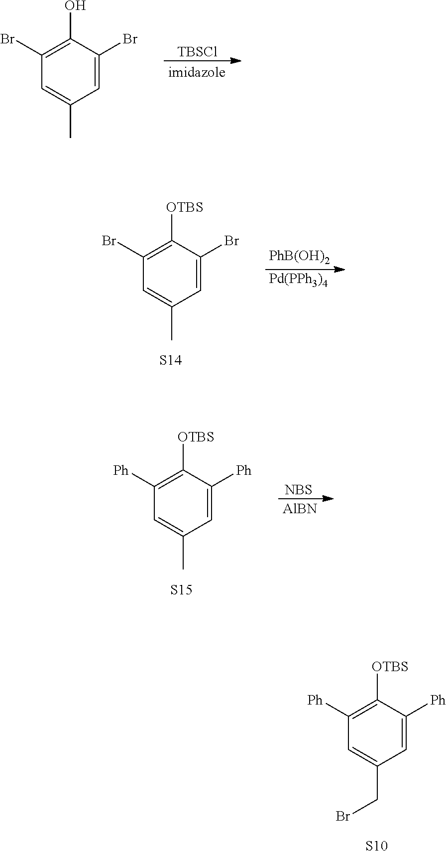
C1=C(C)C=C(Br)C(O)=C1Br.[TBSCl].C1=C(C)C=C(Br)C([OTBS])=C1Br.[S14].[PhB(OH)2].[Pd(PPh3)4].C1=C(C)C=C([Ph])C([OTBS])=C1[Ph].[S15].[NBS].[AlBN].C1=C(CBr)C=C([Ph])C([OTBS])=C1[Ph].[S10]
